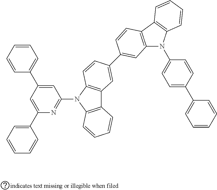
C1=C(C2=CC=CC=C2)C=C(C2=CC=CC=C2)N=C1N1C2=C(C3=C1C=CC=C3)C=C(C1=CC3=C(C4=C(N3C3=CC=C(C5=CC=CC=C5)C=C3)C=CC=C4)C=C1)C=C2
